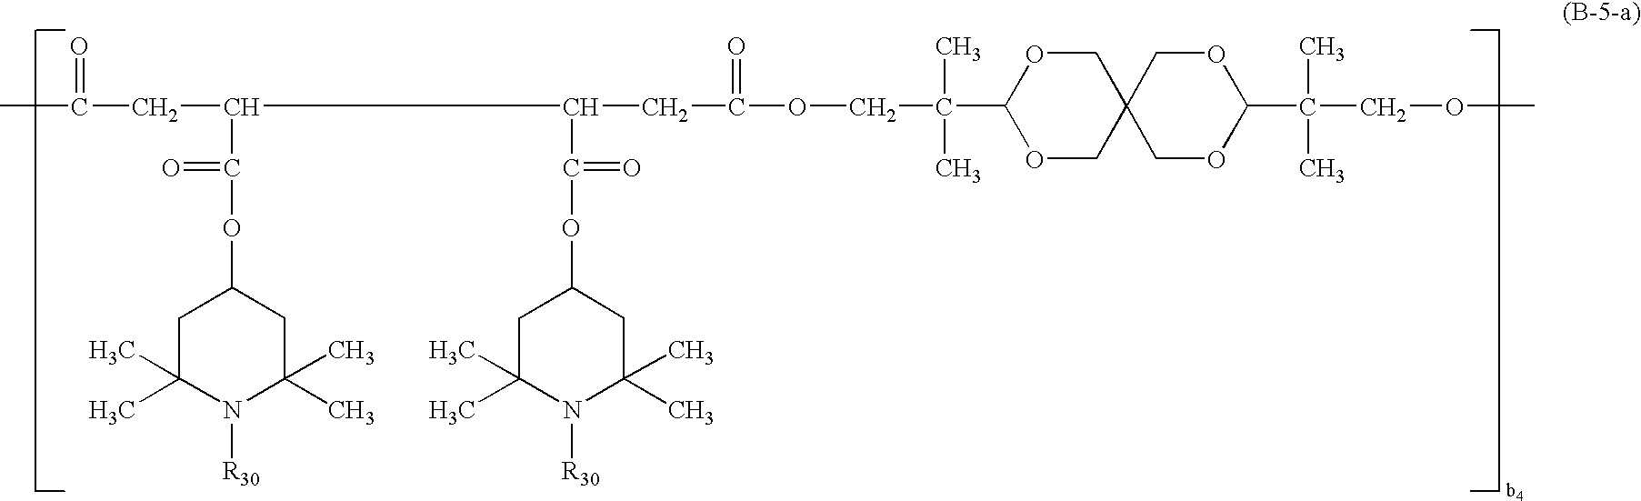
C1C(C)(C)N([R30])C(C)(C)CC1OC(=O)C(CC(=O)C)C(C(OC1CC(C)(C)N([R30])C(C)(C)C1)=O)CC(OCC(C)(C)C1OCC2(CO1)COC(C(COC)(C)C)OC2)=O
